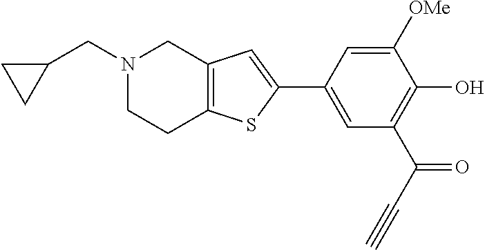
C1(C2=CC(C(C#C)=O)=C(O)C([OMe])=C2)=CC2=C(S1)CCN(CC1CC1)C2
